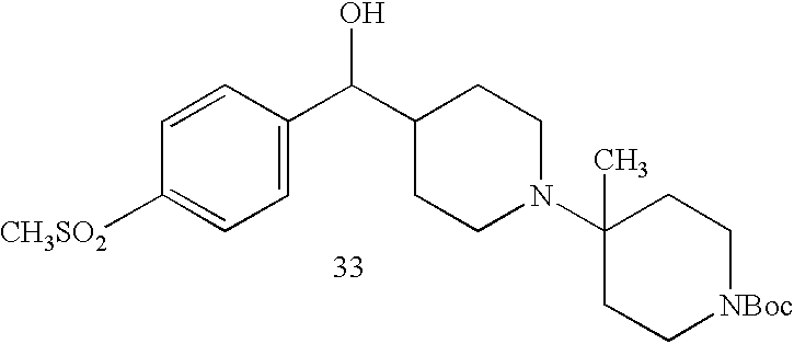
C1(C)(N2CCC(C(O)C3=CC=C([CH3SO2])C=C3)CC2)CC[NBoc]CC1
